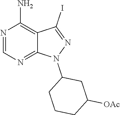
C1([OAc])CCCC(N2N=C(I)C3=C(N)N=CN=C23)C1
